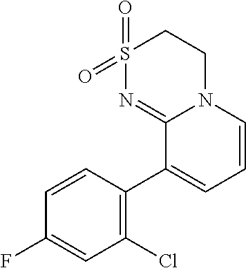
C1S(=O)(=O)N=C2N(C1)C=CC=C2C1=C(Cl)C=C(F)C=C1
